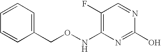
N(C1=C(F)C=NC(O)=N1)OCC1=CC=CC=C1
